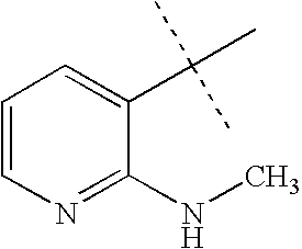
C1=CN=C(NC)C(C(C)(C)C)=C1
